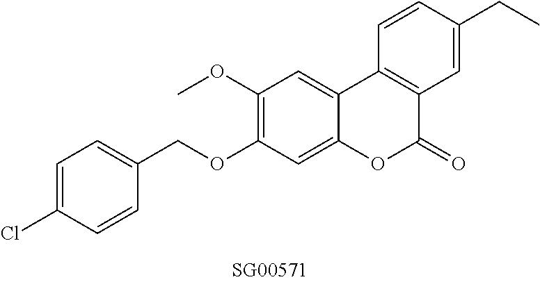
O(C1=C(OC)C=C2C(=C1)OC(=O)C1=C2C=CC(CC)=C1)CC1=CC=C(Cl)C=C1
